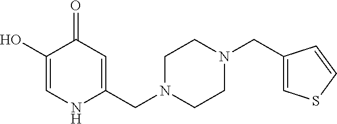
C1(O)=CNC(CN2CCN(CC3=CSC=C3)CC2)=CC1=O
